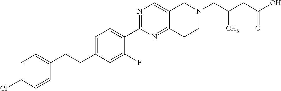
C1=C(Cl)C=CC(CCC2=CC=C(C3=NC=C4C(=N3)CCN(CC(C)CC(=O)O)C4)C(F)=C2)=C1
